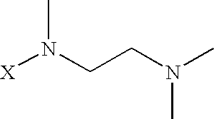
[X]N(CCN(C)C)C
